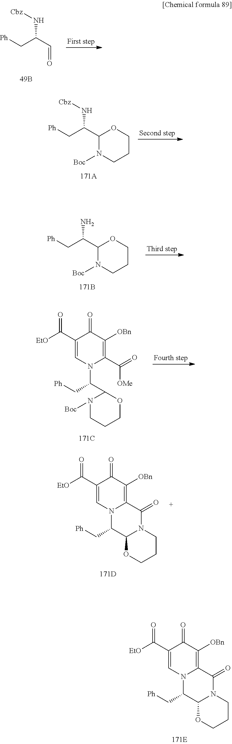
[EtO]C(C1=CN2C(=C([OBn])C1=O)C(=O)N1C(C2C[Ph])OCCC1)=O.[Ph]CC(C=O)N[Cbz].[Ph]CC(C1N([Boc])CCCO1)N[Cbz].[Ph]CC(C1N([Boc])CCCO1)N.[EtO]C(C1=CN(C(C2N([Boc])CCCO2)C[Ph])C(C([OMe])=O)=C([OBn])C1=O)=O.[EtO]C(C1=CN2C(=C([OBn])C1=O)C(=O)N1C(C2C[Ph])OCCC1)=O
